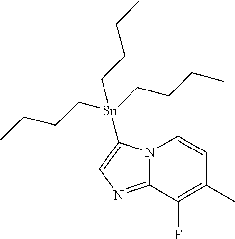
C12=NC=C([Sn](CCCC)(CCCC)CCCC)N1C=CC(C)=C2F
